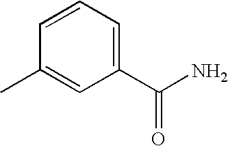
C1(C)=CC(C(N)=O)=CC=C1
